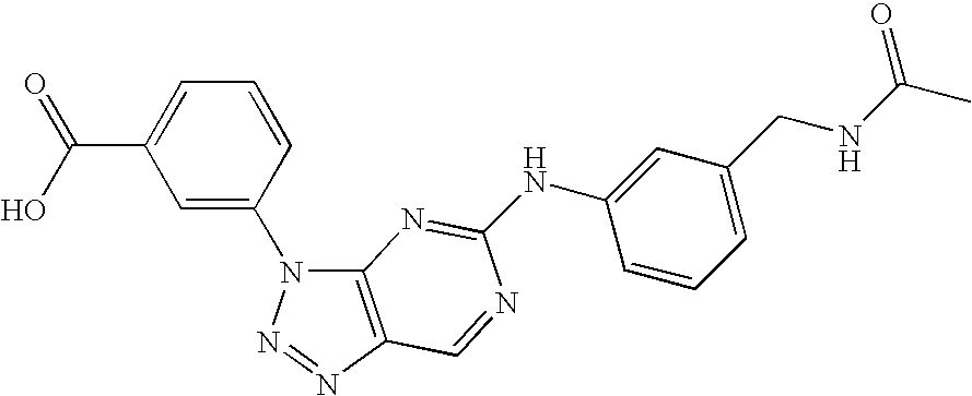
C12=C(N=NN1C1=CC(C(=O)O)=CC=C1)C=NC(NC1=CC(CNC(C)=O)=CC=C1)=N2
